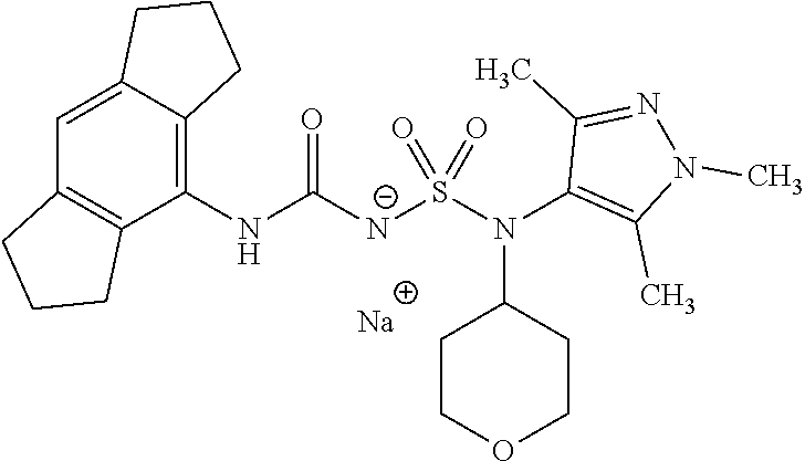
C1(NC([N-]S(N(C2=C(C)N(C)N=C2C)C2CCOCC2)(=O)=O)=O)=C2C(=CC3=C1CCC3)CCC2.[Na]
